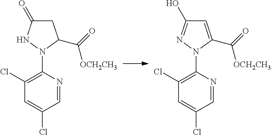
C1(Cl)=C(N2C(C([OCH2CH3])=O)CC(=O)N2)N=CC(Cl)=C1.C1(Cl)=C(N2C(C([OCH2CH3])=O)=CC(O)=N2)N=CC(Cl)=C1
